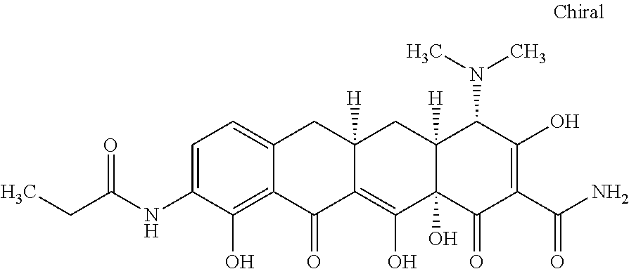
C1=C(NC(CC)=O)C(O)=C2C(=C1)CC1([H])C(=C(O)C3(O)C([H])(C1)C(N(C)C)C(O)=C(C(N)=O)C3=O)C2=O
